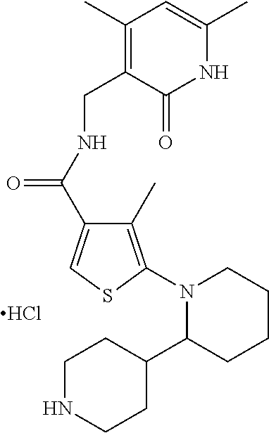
Cl.C(C1=C(C)C=C(C)NC1=O)NC(=O)C1=CSC(N2C(C3CCNCC3)CCCC2)=C1C
